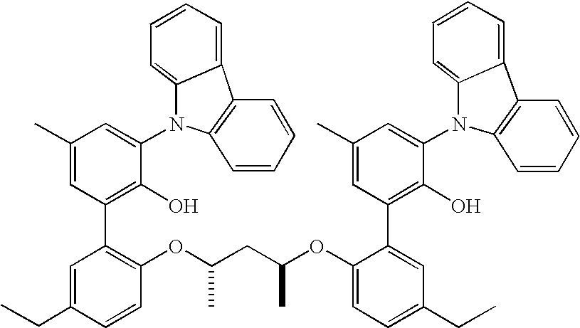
C1(OC(CC(OC2=CC=C(CC)C=C2C2=C(O)C(N3C4=CC=CC=C4C4=C3C=CC=C4)=CC(C)=C2)C)C)=C(C2=C(O)C(N3C4=CC=CC=C4C4=C3C=CC=C4)=CC(C)=C2)C=C(CC)C=C1
